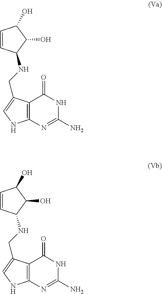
N1C(=O)C2=C(N=C1N)NC=C2CNC1C=CC(O)C1O.N1C(=O)C2=C(N=C1N)NC=C2CNC1C=CC(O)C1O
